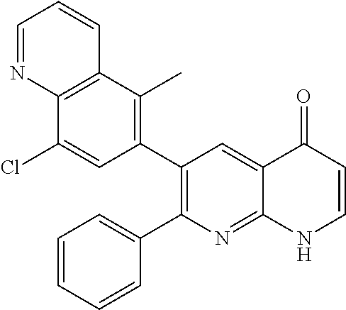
C12=C(C(C)=C(C3=C(C4=CC=CC=C4)N=C4C(=C3)C(=O)C=CN4)C=C1Cl)C=CC=N2
